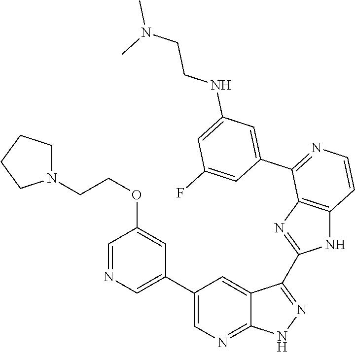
C1=NC=C(C2=CN=C3C(=C2)C(C2=NC4=C(N2)C=CN=C4C2=CC(NCCN(C)C)=CC(F)=C2)=N[N H]3)C=C1OCCN1CCCC1
